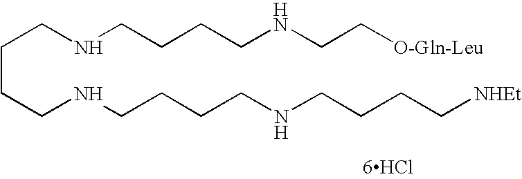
C(CCNCCCCNCCCC[NHEt])CNCCCCNCC[O-Gln-Leu].[6HCl]
